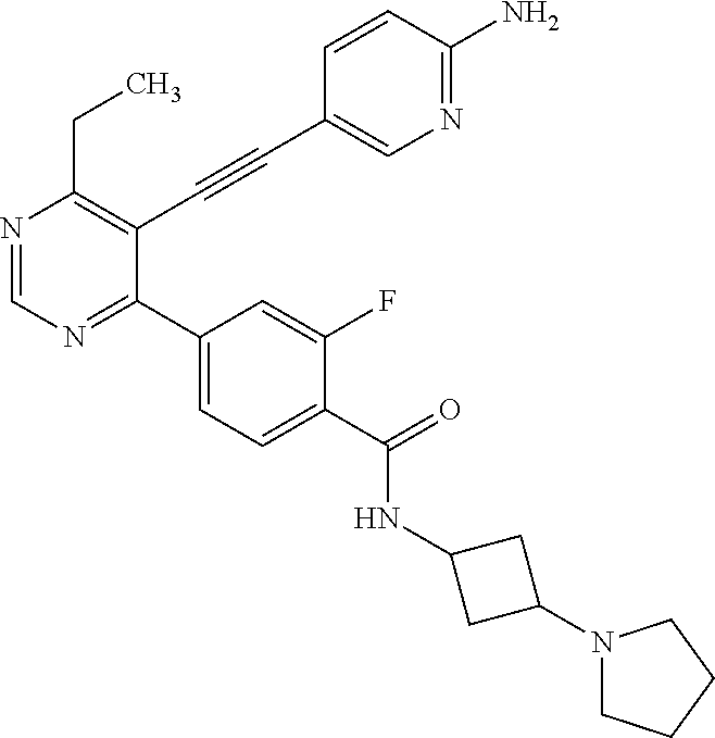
N1=CN=C(C2=CC=C(C(NC3CC(N4CCCC4)C3)=O)C(F)=C2)C(C#CC2=CN=C(N)C=C2)=C1CC
